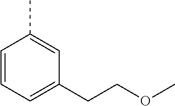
C1=CC=C(CCOC)C=C1C
